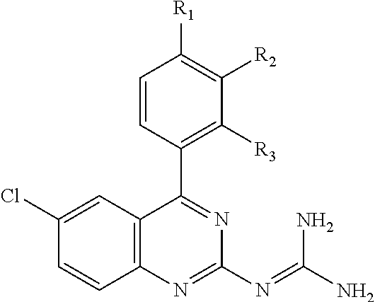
N1=C(C2=C([R3])C([R2])=C([R1])C=C2)C2=C(N=C1N=C(N)N)C=CC(Cl)=C2
